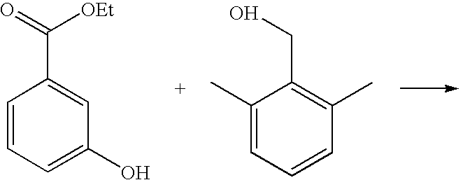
C1=CC=C(O)C=C1C(=O)[OEt].C1(C)=CC=CC(C)=C1CO
